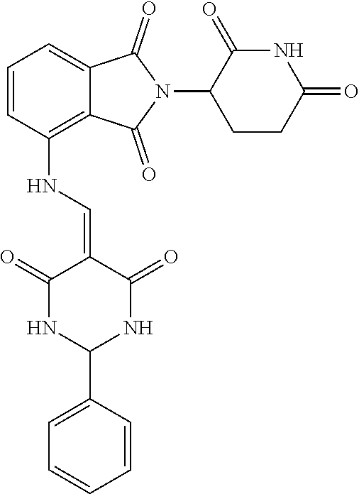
N(C1=C2C(=CC=C1)C(=O)N(C1CCC(=O)NC1=O)C2=O)C=C1C(=O)NC(C2=CC=CC=C2)NC1=O
